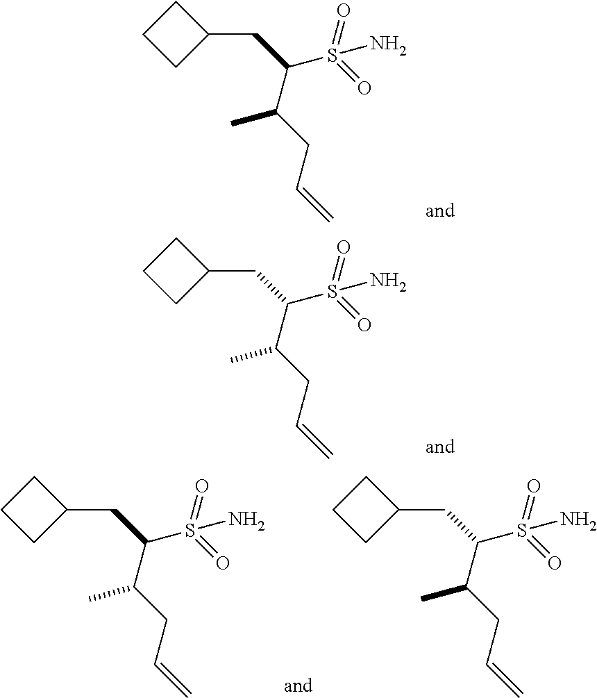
C1C(CC(S(N)(=O)=O)C(CC=C)C)CC1.C1C(CC(S(N)(=O)=O)C(CC=C)C)CC1.C1C(CC(S(N)(=O)=O)C(CC=C)C)CC1.C1C(CC(S(N)(=O)=O)C(CC=C)C)CC1
